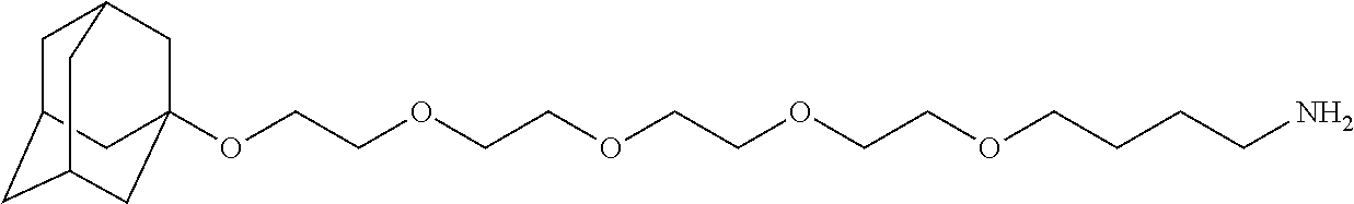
C1C2CC3CC(OCCOCCOCCOCCOCCCCN)(CC1C3)C2
